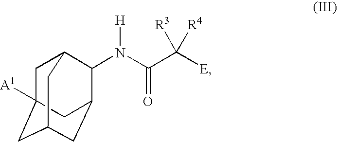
C1C2([A1])CC3CC(C(N(C(C([E])([R3])[R4])=O)[H])C1C3)C2
